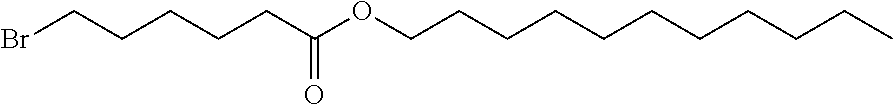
C(C(=O)OCCCCCCCCCCC)CCCCBr
